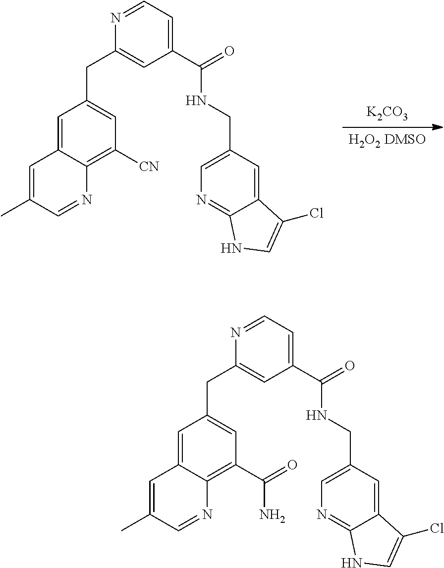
[H2O2 DMSO].[K2CO3].C1=C2C(=C([CN])C=C1CC1=CC(C(=O)NCC3=CN=C4C(=C3)C(Cl)=CN4)=CC=N1)N=CC(C)=C2.C1=C2C(=C(C(=O)N)C=C1CC1=CC(C(=O)NCC3=CN=C4C(=C3)C(Cl)=CN4)=CC=N1)N=CC(C)=C2
